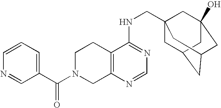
C12=C(N=CN=C1NCC13CC4CC(CC(O)(C1)C4)C3)CN(C(C1=CC=CN=C1)=O)CC2
